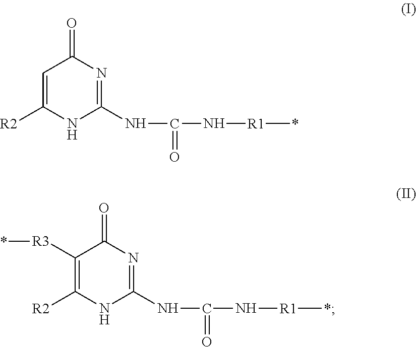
C1([R3]*)=C([R2])NC(NC(N[R1]*)=O)=NC1=O.C1=C([R2])NC(NC(N[R1]*)=O)=NC1=O
